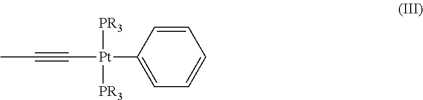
C1=C([Pt]([PR3])([PR3])C#CC)C=CC=C1
